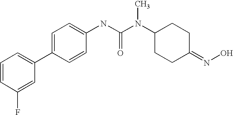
C1=CC(F)=CC(C2=CC=C(NC(N(C3CCC(=NO)CC3)C)=O)C=C2)=C1
